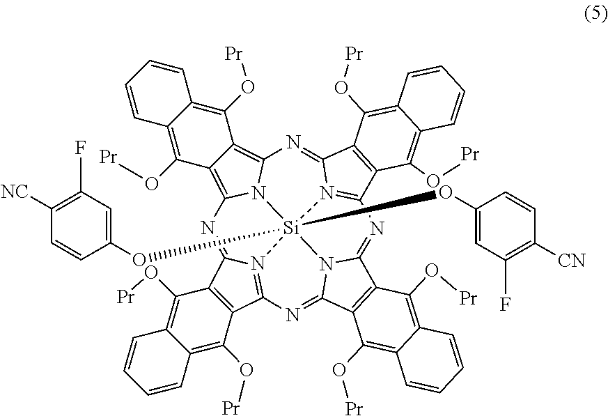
C12=C(O[Pr])C3=C4N5C(=C3C(O[Pr])=C1C=CC=C2)N=C1N2=C(C3=C1C(O[Pr])=C1C(=C3O[Pr])C=CC=C1)N=C1N3[Si]52(OC2=CC(F)=C([CN])C=C2)(OC2=CC(F)=C([NC])C=C2)N2=C(C5=C(C(O[Pr])=C6C(=C5O[Pr])C=CC=C6)C2=N4)N=C3C2=C1C(O[Pr])=C1C(=C2O[Pr])C=CC=C1
